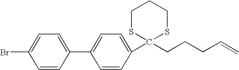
C1=C(C2=CC=C(C3(CCCC=C)SCCCS3)C=C2)C=CC(Br)=C1
